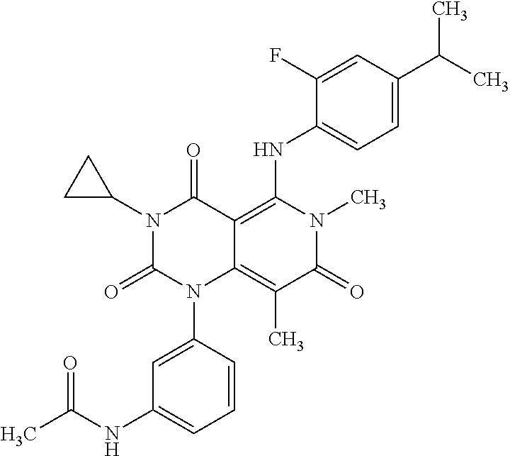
C1=CC(N2C3=C(C)C(=O)N(C)C(NC4=CC=C(C(C)C)C=C4F)=C3C(=O)N(C3CC3)C2=O)=CC(NC(C)=O)=C1
